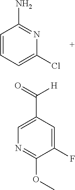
N1=C(N)C=CC=C1Cl.C1=C(C([H])=O)C=C(F)C(OC)=N1
